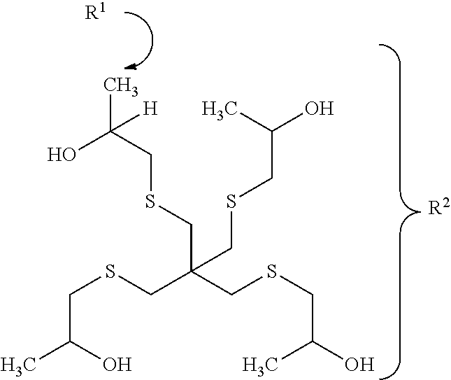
CC(O)CSCC(CSCC(O)C)(CSCC(C)(O)[H])CSCC(O)C.[R1].[R2]
